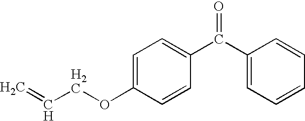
C=CCOC1=CC=C(C(C2=CC=CC=C2)=O)C=C1
